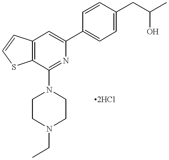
C12=C(C=C(C3=CC=C(CC(C)O)C=C3)N=C1N1CCN(CC)CC1)C=CS2
